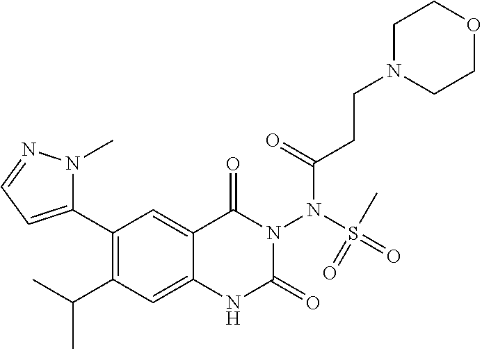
C1(C2=CC=NN2C)=C(C(C)C)C=C2C(=C1)C(=O)N(N(S(=O)(=O)C)C(=O)CCN1CCOCC1)C(=O)N2
